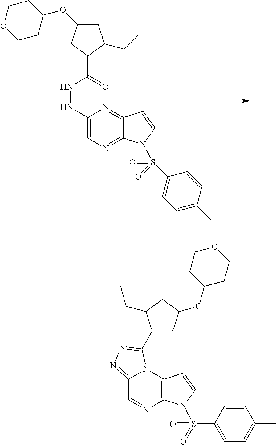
C1(NNC(C2C(CC)CC(OC3CCOCC3)C2)=O)=CN=C2C(=N1)C=CN2S(C1=CC=C(C)C=C1)(=O)=O.C12=NN=C(C3CC(OC4CCOCC4)CC3CC)N1C1=C(N=C2)N(S(C2=CC=C(C)C=C2)(=O)=O)C=C1
